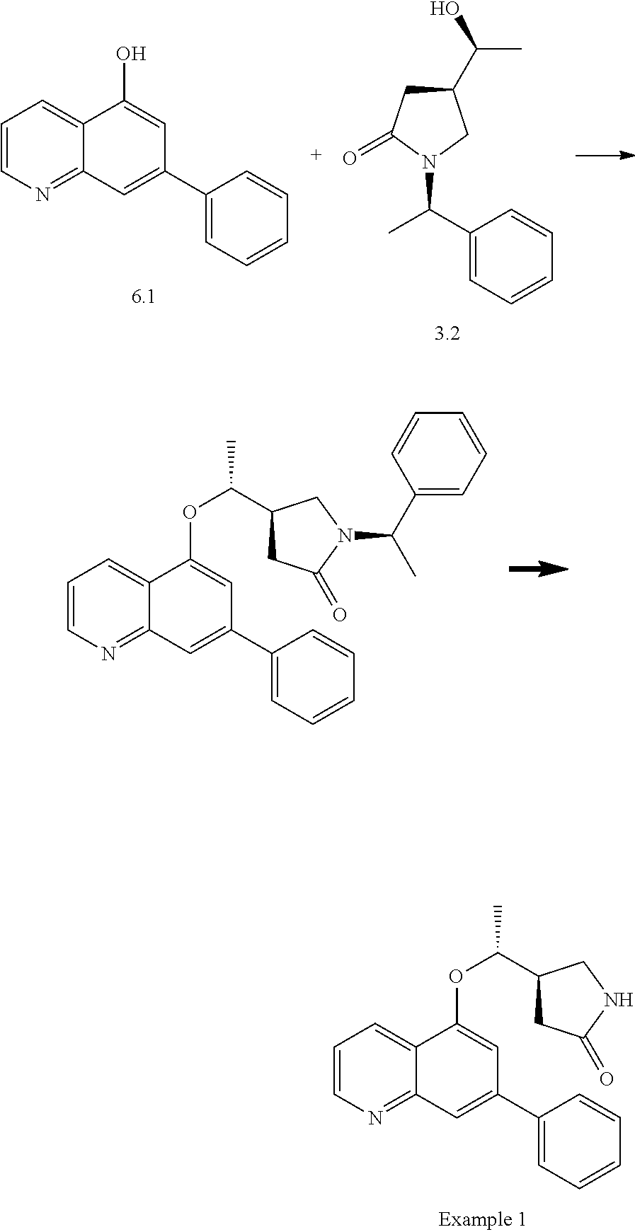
C12=NC=CC=C1C(O)=CC(C1=CC=CC=C1)=C2.C1(C(O)C)CC(=O)N(C(C)C2=CC=CC=C2)C1.C12=NC=CC=C1C(OC(C)C1CC(=O)NC1)=CC(C1=CC=CC=C1)=C2.C12=NC=CC=C1C(OC(C)C1CC(=O)N(C(C)C3=CC=CC=C3)C1)=CC(C1=CC=CC=C1)=C2
